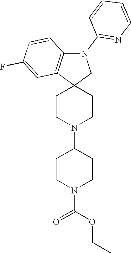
C1CN(C2CCN(C(OCC)=O)CC2)CCC12CN(C1=NC=CC=C1)C1=C2C=C(F)C=C1
